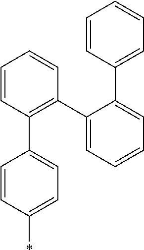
C1=CC(C2=C(C3=CC=CC=C3C3=CC=CC=C3)C=CC=C2)=CC=C1*
